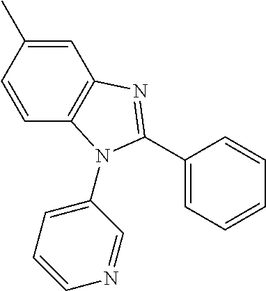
C1=CC2=C(C=C1C)N=C(C1=CC=CC=C1)N2C1=CC=CN=C1
